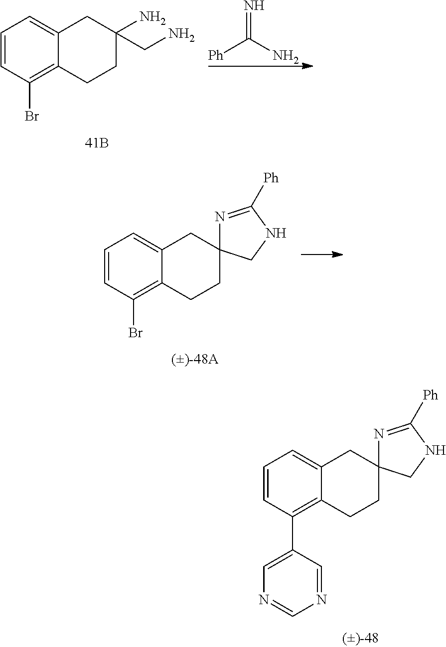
C1=CC(C2=CN=CN=C2)=C2C(=C1)CC1(CC2)N=C([Ph])NC1.C1=CC(Br)=C2C(=C1)CC(N)(CN)CC2.[Ph]C(N)=N.C1=CC(Br)=C2C(=C1)CC1(CC2)N=C([Ph])NC1
